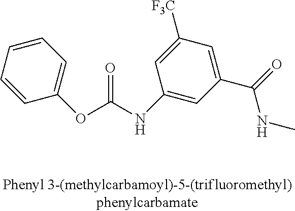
C1=CC=CC(OC(NC2=CC(C(=O)NC)=CC([F3C])=C2)=O)=C1
